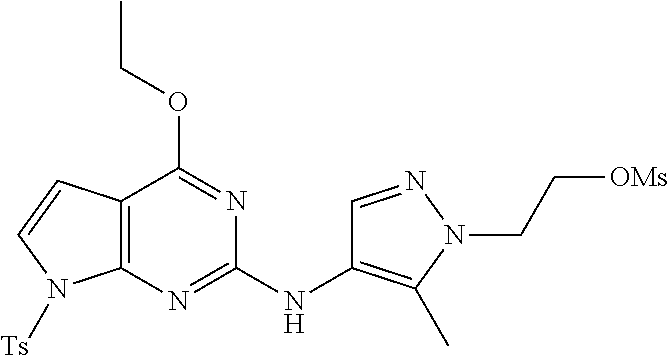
C12=C(N=C(NC3=C(C)N(CC[OMs])N=C3)N=C1OCC)N([Ts])C=C2
